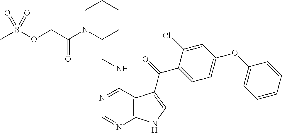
C1=CC=CC(OC2=CC=C(C(=O)C3=CNC4=C3C(NCC3CCCCN3C(COS(C)(=O)=O)=O)=NC=N4)C(Cl)=C2)=C1
